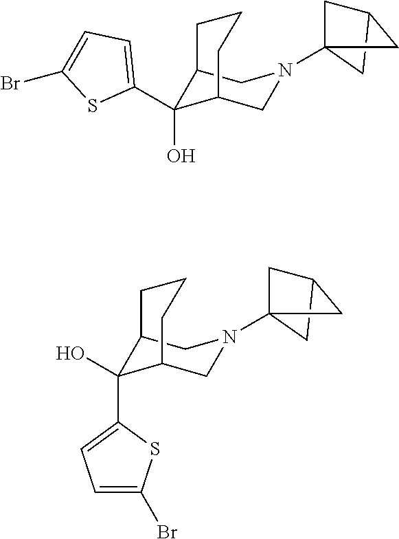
C12CC(N3CC4C(O)(C5=CC=C(Br)S5)C(C3)CCC4)(C1)C2.C12CC(N3CC4C(C5=CC=C(Br)S5)(O)C(C3)CCC4)(C1)C2
